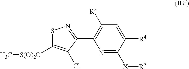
C1([R3])=C(C2=NSC([S(O)2O]C)=C2Cl)N=C([X][R5])C([R4])=C1
